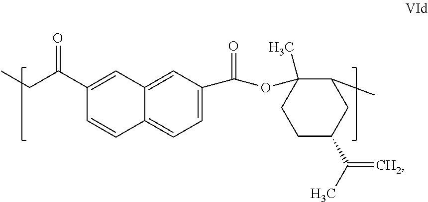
C12=CC(C(OC3(C)CCC(C(=C)C)CC3C)=O)=CC=C1C=CC(C(=O)CC)=C2
